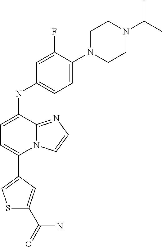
C1(C2=CC=C(NC3=CC=C(N4CCN(C(C)C)CC4)C(F)=C3)C3=NC=CN23)=CSC(C(N)=O)=C1
